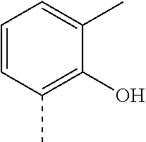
C1=CC(C)=C(O)C(C)=C1
